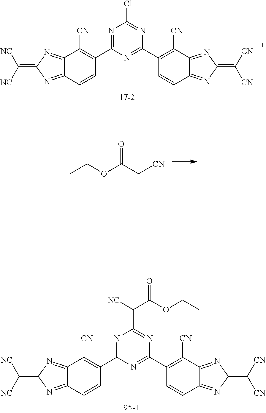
N1=C(C2=C([CN])C3=NC(=C([NC])[NC])N=C3C=C2)N=C(C2=C([CN])C3=NC(=C([CN])[CN])N=C3C=C2)N=C1Cl.CCOC(C[CN])=O.N1=C(C2=C([CN])C3=NC(=C([NC])[NC])N=C3C=C2)N=C(C2=C([CN])C3=NC(=C([CN])[CN])N=C3C=C2)N=C1C([NC])C(OCC)=O
